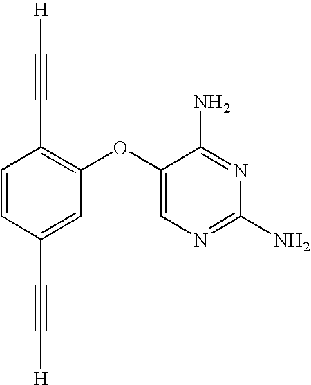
C1=CC(C#C[H])=CC(OC2=CN=C(N)N=C2N)=C1C#C[H]
